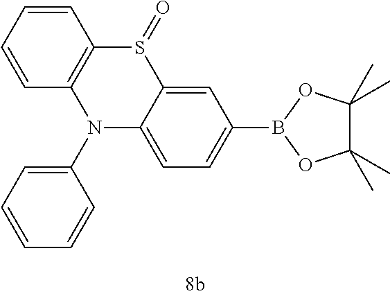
C1=CC=CC2=C1S(=O)C1=CC(B3OC(C)(C)C(C)(C)O3)=CC=C1N2C1=CC=CC=C1
